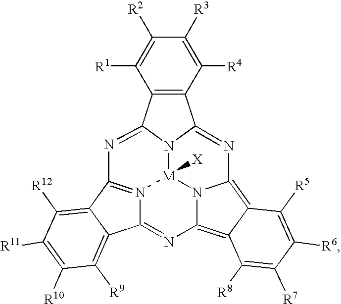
C12=C(C([R4])=C([R3])C([R2])=C1[R1])C1=NC3=C4C(=C5N=C6N7=C(N=C2N1[M]7([X])N53)C1=C([R12])C([R11])=C([R10])C([R9])=C61)C([R8])=C([R7])C([R6])=C4[R5]
